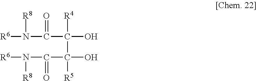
[R6]N([R8])C(C(O)([R4])C(C(N([R6])[R8])=O)(O)[R5])=O
